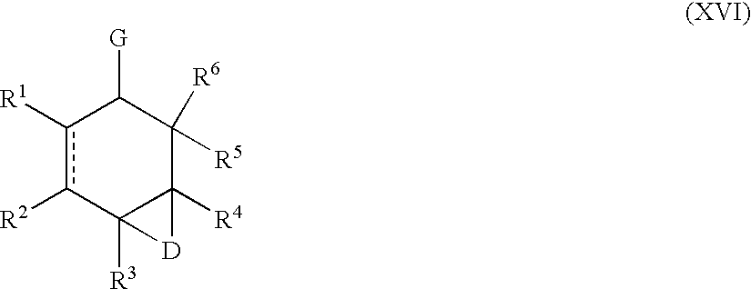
c1([R1])c([R2])C2([R3])C([R4])(C([R6])([R5])C1[G])[D]2
